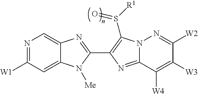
N1=C([W1])C=C2C(=C1)N=C(C1=C(S([R1])=O)N3C(=N1)C([W4])=C([W3])C([W2])=N3)N2[Me]
